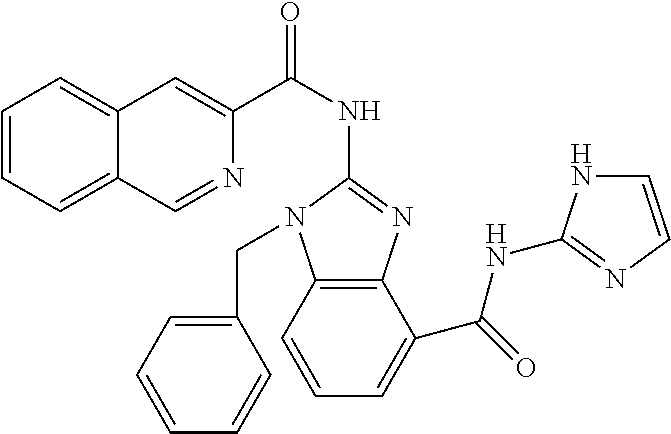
C1=CC=C2C(=C1)C=C(C(NC1=NC3=C(N1CC1=CC=CC=C1)C=CC=C3C(NC1=NC=CN1)=O)=O)N=C2
